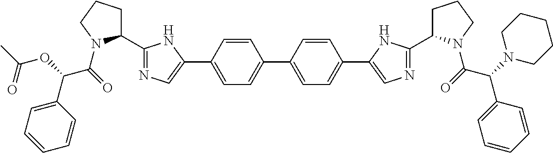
C1(C2=NC=C(C3=CC=C(C4=CC=C(C5=CN=C(C6CCCN6C(=O)C(N6CCCCC6)C6=CC=CC=C6)N5)C=C4)C=C3)N2)CCCN1C(=O)C(C1=CC=CC=C1)OC(=O)C
